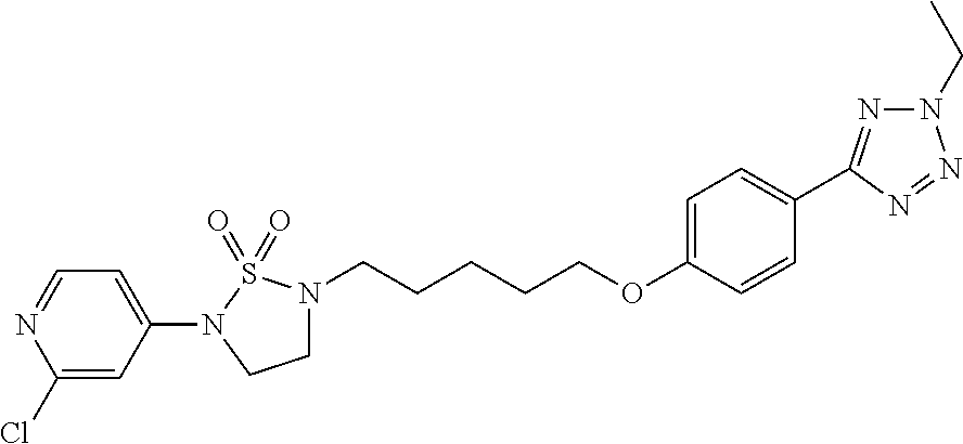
C1=CC(OCCCCCN2CCN(C3=CC=NC(Cl)=C3)S2(=O)=O)=CC=C1C1=NN(CC)N=N1
